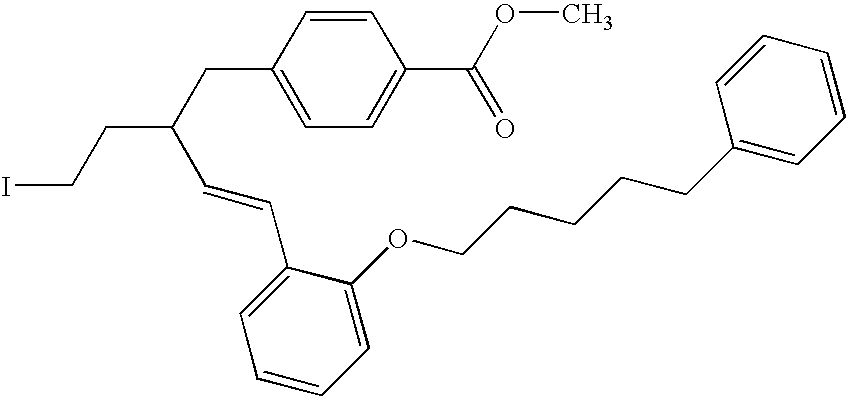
ICCC(C=CC1=CC=CC=C1OCCCCCC1=CC=CC=C1)CC1=CC=C(C(OC)=O)C=C1
